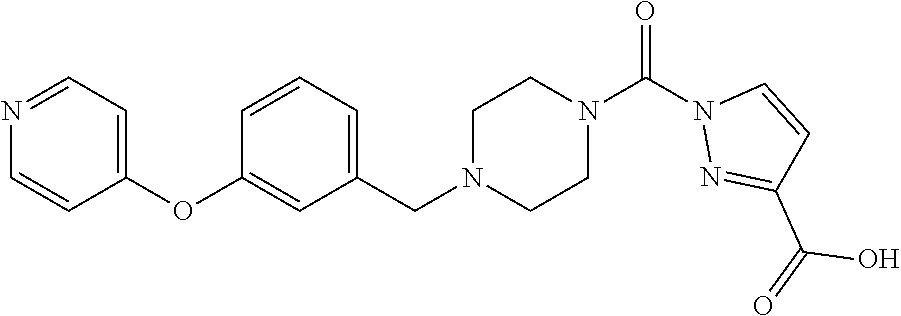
N1=CC=C(OC2=CC(CN3CCN(C(N4N=C(C(=O)O)C=C4)=O)CC3)=CC=C2)C=C1
